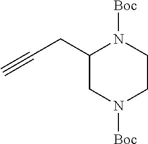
C1(CC#C)CN([Boc])CCN1[Boc]
